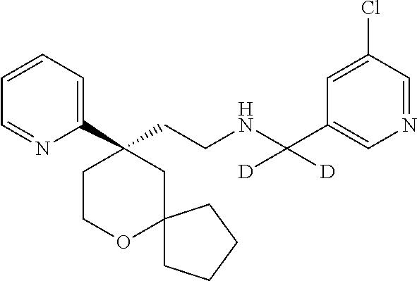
C1(C2(CCNC(C3=CN=CC(Cl)=C3)([D])[D])CCOC3(C2)CCCC3)=CC=CC=N1
